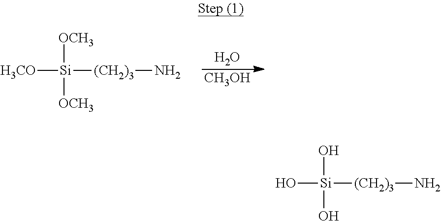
O.[CH3OH].[OCH3][Si]([H3CO])([(CH2)3]N)[OCH3].O[Si](O)([(CH2)3]N)O
